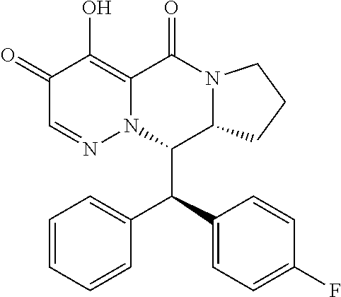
C1=CC=CC(C(C2=CC=C(F)C=C2)C2C3N(C(=O)C4=C(O)C(=O)C=NN24)CCC3)=C1
